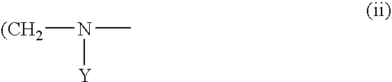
[(CH2]N(C)[Y]
